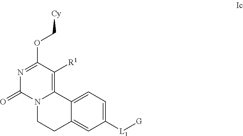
C1([L1][G])=CC=C2C(=C1)CCN1C2=C([R1])C(OC[Cy])=NC1=O
